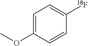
C1=C(OC)C=CC([18F])=C1
